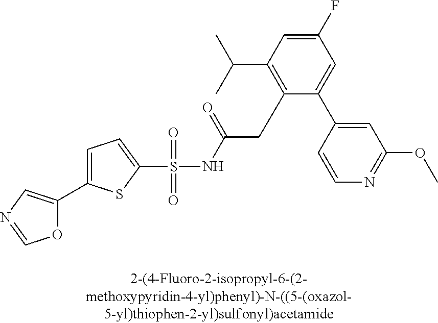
O1C(C2=CC=C(S(NC(CC3=C(C(C)C)C=C(F)C=C3C3=CC(OC)=NC=C3)=O)(=O)=O)S2)=CN=C1
